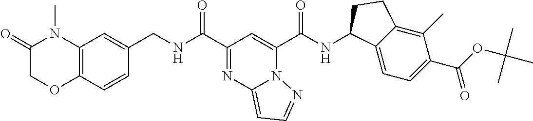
C(C1=NC2=CC=NN2C(C(NC2C3=CC=C(C(=O)OC(C)(C)C)C(C)=C3CC2)=O)=C1)(=O)NCC1=CC2=C(C=C1)OCC(=O)N2C
